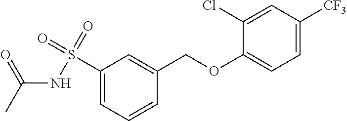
C1(S(=O)(NC(C)=O)=O)=CC=CC(COC2=CC=C([CF3])C=C2Cl)=C1
